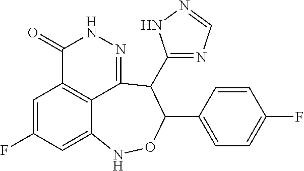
C1=C(F)C=C2C3=C1C(=O)NN=C3C(C1=NC=NN1)C(C1=CC=C(F)C=C1)ON2
